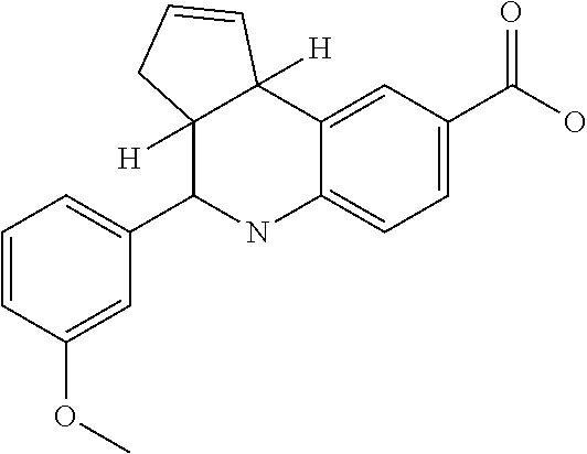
C1=CC(OC)=CC(C2C3([H])C([H])(C4=CC(C(=O)O)=CC=C4N2)C=CC3)=C1
